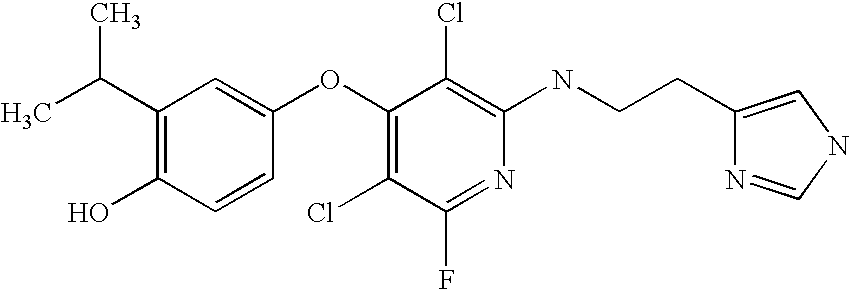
OC1=C(C(C)C)C=C(OC2=C(Cl)C(F)=NC(NCCC3=CNC=N3)=C2Cl)C=C1
